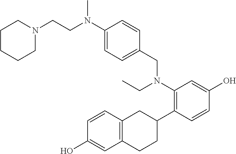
C1(N(CC2=CC=C(N(CCN3CCCCC3)C)C=C2)CC)=C(C2CC3=C(CC2)C=C(O)C=C3)C=CC(O)=C1
